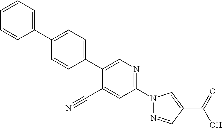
C1(C#N)=CC(N2N=CC(C(O)=O)=C2)=NC=C1C1=CC=C(C2=CC=CC=C2)C=C1
